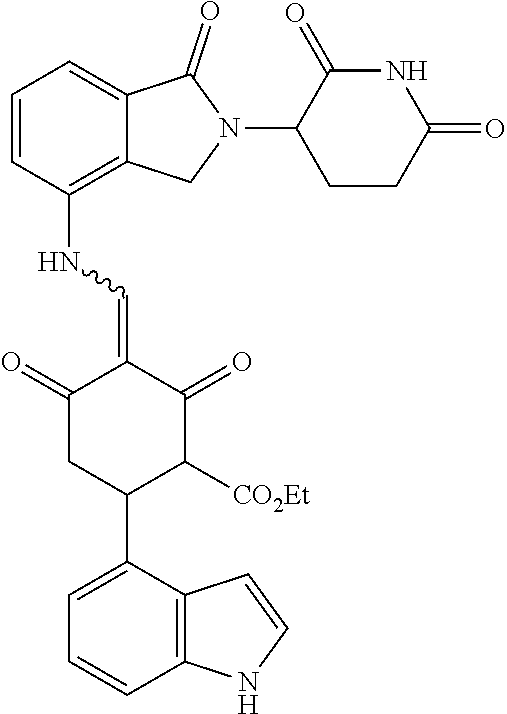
C1=CC(NC=C2C(=O)CC(C3=CC=CC4=C3C=CN4)C([CO2Et])C2=O)=C2C(=C1)C(=O)N(C1CCC(=O)NC1=O)C2
